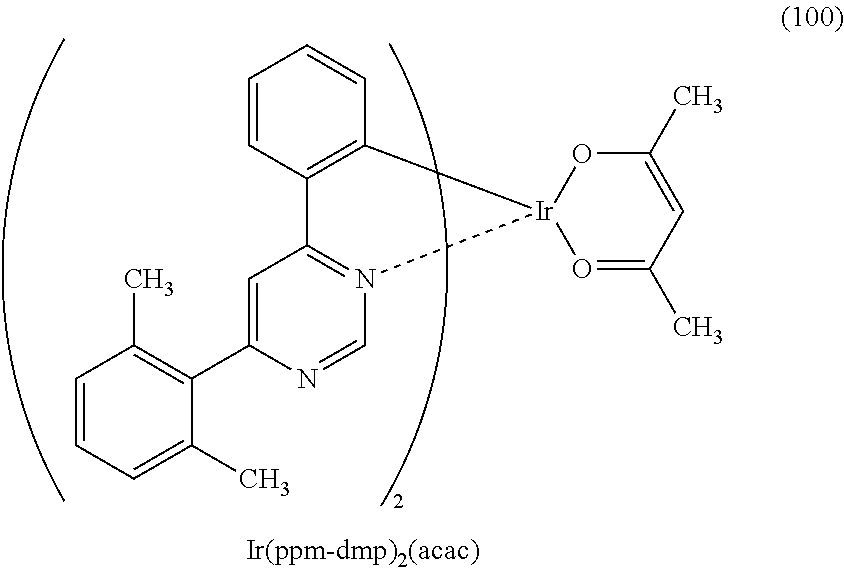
C1=CC2=C(C=C1)[Ir]1(N3=C2C=C(C2=C(C)C=CC=C2C)N=C3)O=C(C)C=C(C)O1
